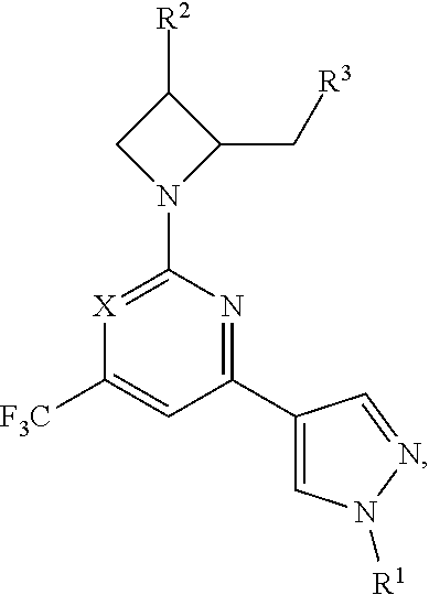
C1(C2=CN([R1])N=C2)=NC(N2C(C[R3])C([R2])C2)=[X]C([F3C])=C1
